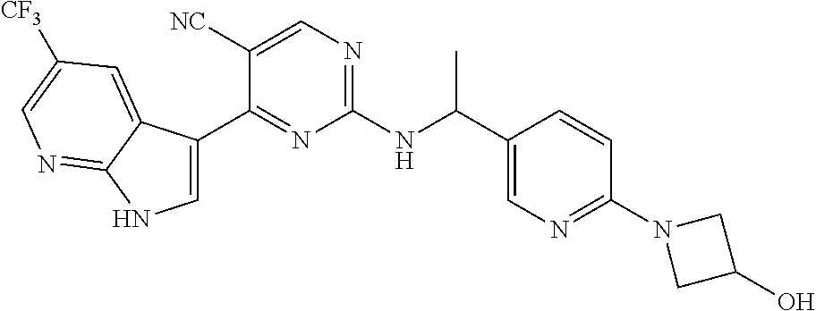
C1(C(NC2=NC=C([NC])C(C3=CNC4=NC=C([CF3])C=C34)=N2)C)=CN=C(N2CC(O)C2)C=C1
